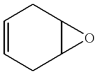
C1=CCC2C(C1)O2
